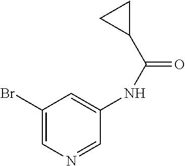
C1(Br)=CN=CC(NC(=O)C2CC2)=C1
